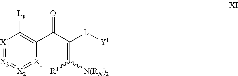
[X4]1=[X3]=[X2]=[X1]C(C(C(=C([R1])[N(RN)2])[L][Y1])=O)=C1[Ly]
